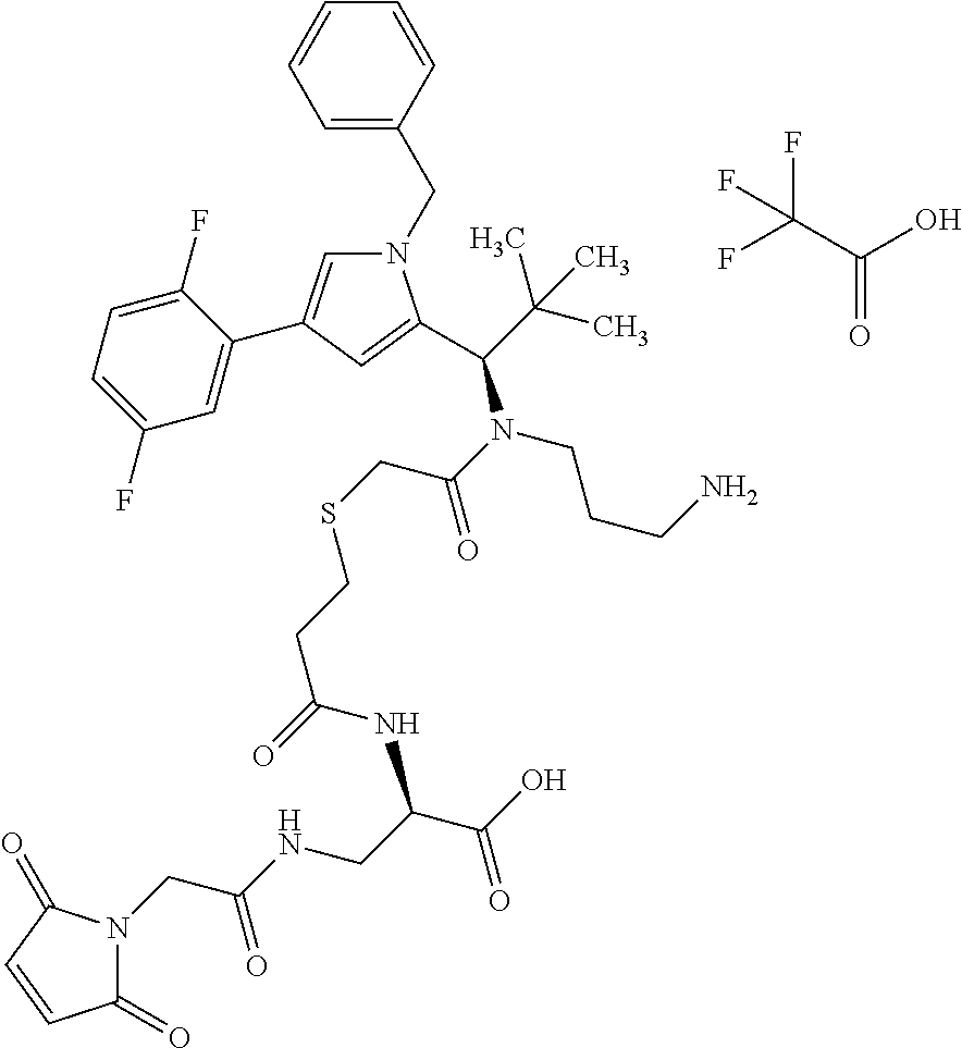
C(=O)(O)C(F)(F)F.C1=CC(CN2C=C(C3=CC(F)=CC=C3F)C=C2C(N(C(CSCCC(=O)NC(C(O)=O)CNC(CN2C(=O)C=CC2=O)=O)=O)CCCN)C(C)(C)C)=CC=C1
